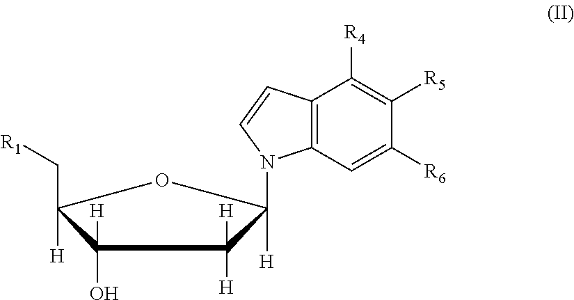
C1(O)([H])C([H])(C[R1])OC([H])(N2C3=C(C([R4])=C([R5])C([R6])=C3)C=C2)C1([H])[H]
